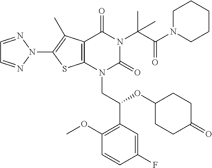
C12=C(N(CC(C3=C(OC)C=CC(F)=C3)OC3CCC(=O)CC3)C(=O)N(C(C(N3CCCCC3)=O)(C)C)C1=O)SC(N1N=CC=N1)=C2C
